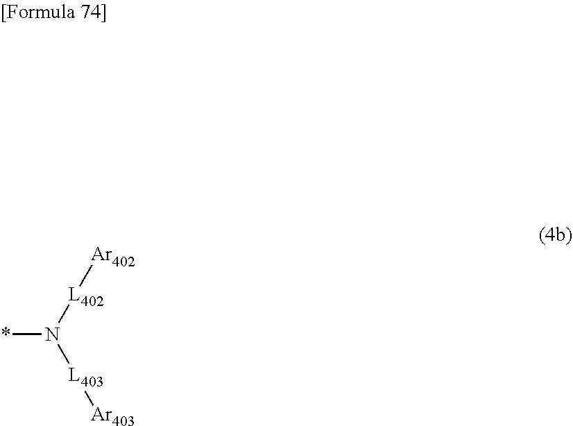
*N([L403][Ar403])[L402][Ar402]
